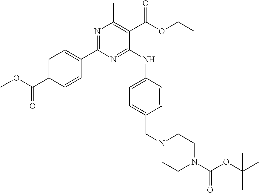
C1(C2=NC(C)=C(C(OCC)=O)C(NC3=CC=C(CN4CCN(C(OC(C)(C)C)=O)CC4)C=C3)=N2)=CC=C(C(OC)=O)C=C1
